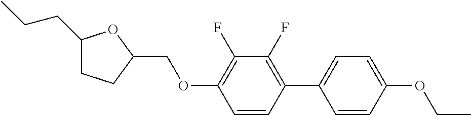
C1(CCC)CCC(COC2=C(F)C(F)=C(C3=CC=C(OCC)C=C3)C=C2)O1
